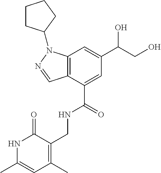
N1C(C)=CC(C)=C(CNC(C2=CC(C(CO)O)=CC3=C2C=NN3C2CCCC2)=O)C1=O
